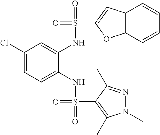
C1(Cl)=CC=C(NS(=O)(C2=C(C)N(C)N=C2C)=O)C(NS(=O)(C2=CC3=C(O2)C=CC=C3)=O)=C1
